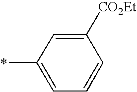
C1=C([CO2Et])C=CC=C1*
